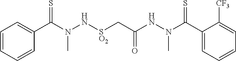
C(N(NC(C[SO2]NN(C(=S)C1=CC=CC=C1)C)=O)C)(=S)C1=CC=CC=C1[CF3]
